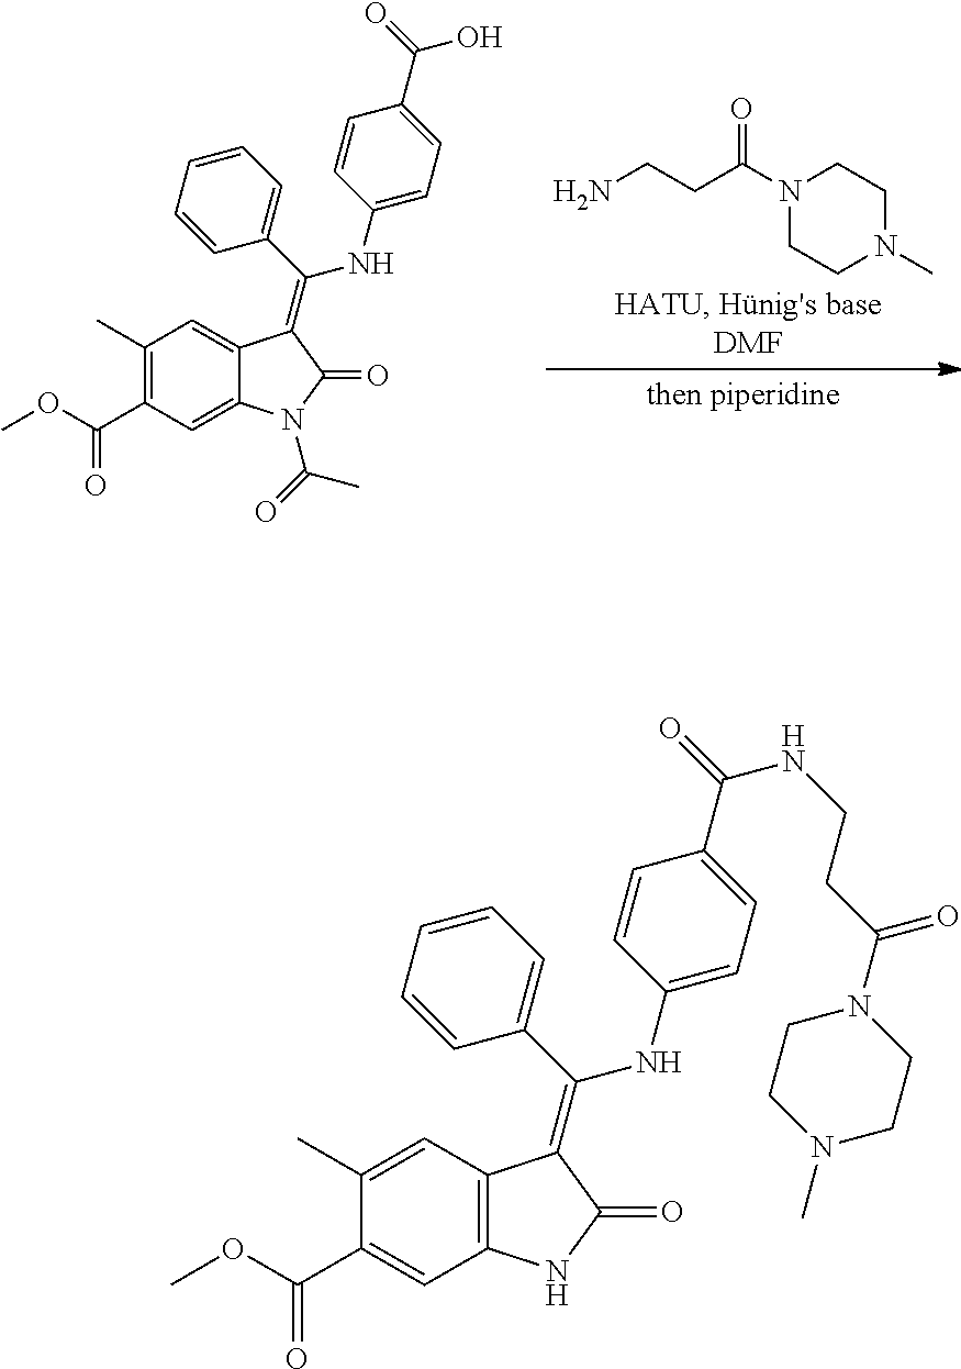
N1(C(CCN)=O)CCN(C)CC1.C1(C)=C(C(OC)=O)C=C2C(=C1)C(=C(C1=CC=CC=C1)NC1=CC=C(C(=O)O)C=C1)C(=O)N2C(=O)C.C1(C)=CC2=C(C=C1C(OC)=O)NC(=O)C2=C(C1=CC=CC=C1)NC1=CC=C(C(=O)NCCC(N2CCN(C)CC2)=O)C=C1
